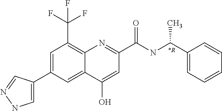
C12=CC(C3=CNN=C3)=CC(C(F)(F)F)=C1N=C(C(NC(C1=CC=CC=C1)C)=O)C=C2O.[*R]
